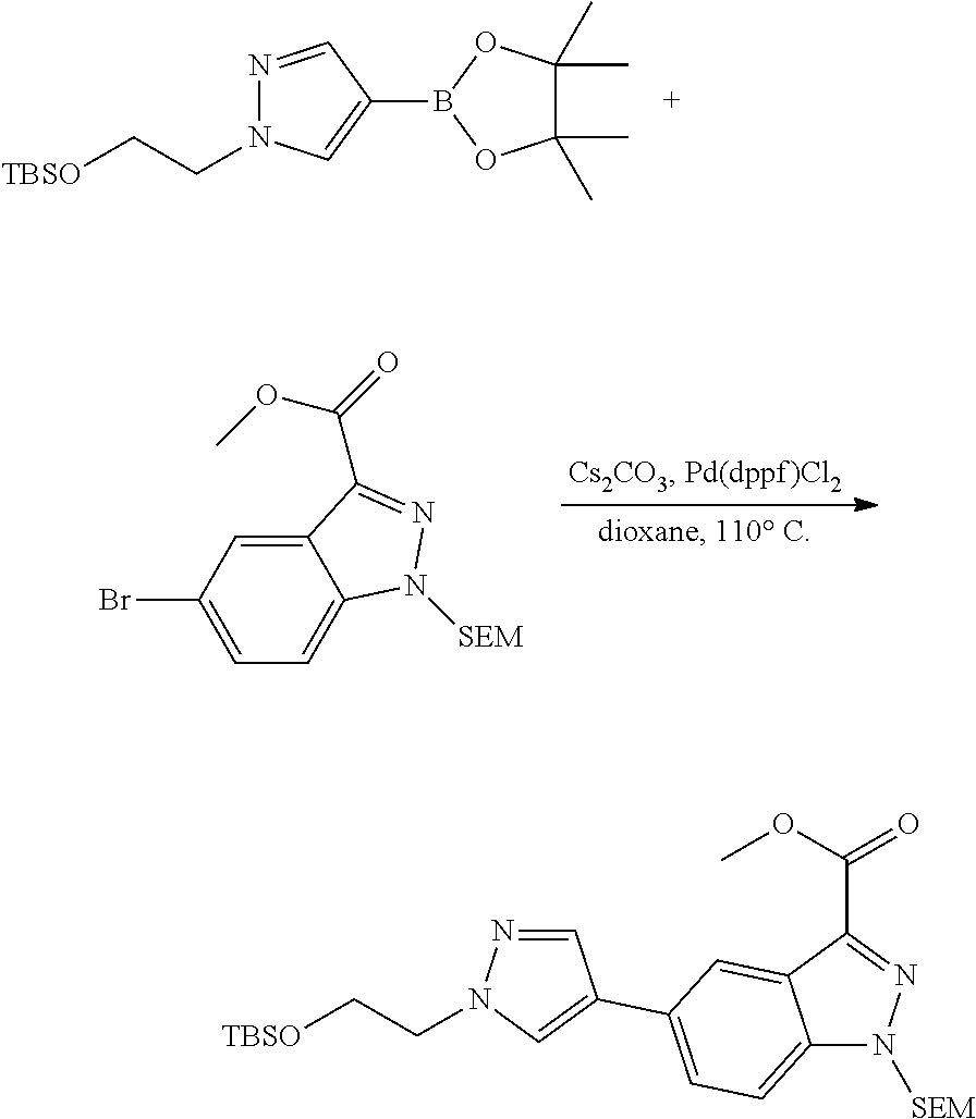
N1=CC(B2OC(C)(C)C(C)(C)O2)=CN1CC[TBSO].C12=CC(Br)=CC=C1N([SEM])N=C2C(=O)OC.C(C[TBSO])N1N=CC(C2=CC=C3N([SEM])N=C(C(=O)OC)C3=C2)=C1
